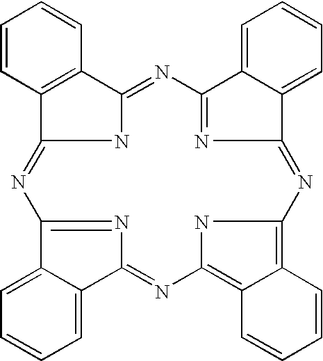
C1=CC2=C(C=C1)C1=NC3=NC(=NC4=C5C(=C(N=C6C7=CC=CC=C7C(=N6)N=C2N1)N4)C=CC=C5)C1=CC=CC=C31
